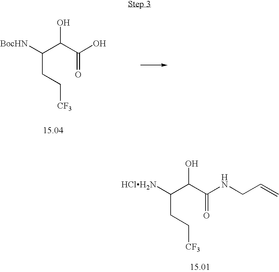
[BocHN]C(C(C(O)=O)O)CC[CF3].[HClH2N]C(C(C(NCC=C)=O)O)CC[CF3]
